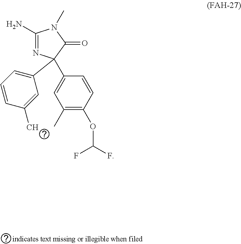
C1(N)=NC(C2=CC(C)=C(OC(F)F)C=C2)(C2=CC=CC(C)=C2)C(=O)N1C
